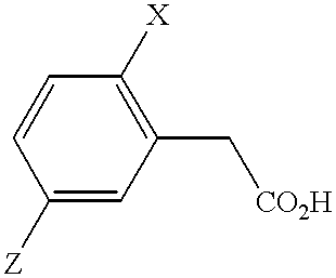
C(C1=C([X])C=CC([Z])=C1)[CO2H]
